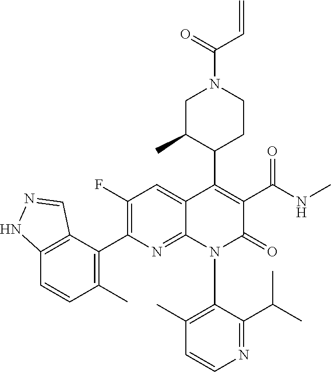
C1(F)=C(C2=C(C)C=CC3=C2C=NN3)N=C2C(=C1)C(C1CCN(C(=O)C=C)CC1C)=C(C(NC)=O)C(=O)N2C1=C(C)C=CN=C1C(C)C
